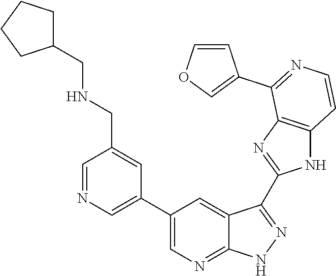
C1=NC=C(C2=CN=C3C(=C2)C(C2=NC4=C(N2)C=CN=C4C2=COC=C2)=NN3)C=C1CNCC1CCCC1
